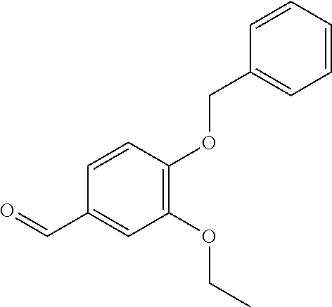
O=CC1=CC(OCC)=C(OCC2=CC=CC=C2)C=C1
